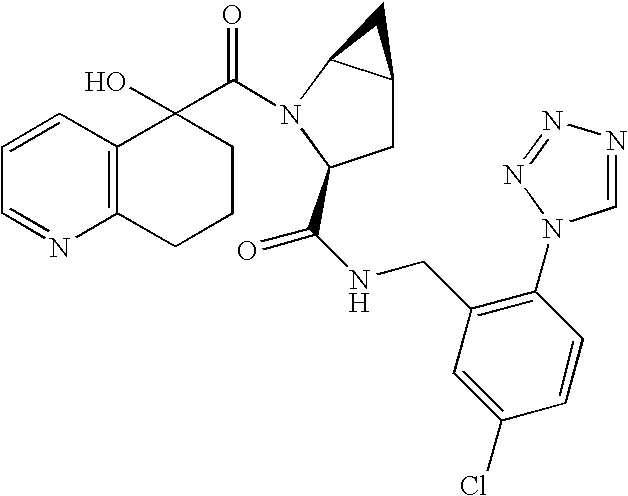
C(=O)(N1C2C(CC1C(NCC1=C(N3C=NN=N3)C=CC(Cl)=C1)=O)C2)C1(O)CCCC2=C1C=CC=N2
